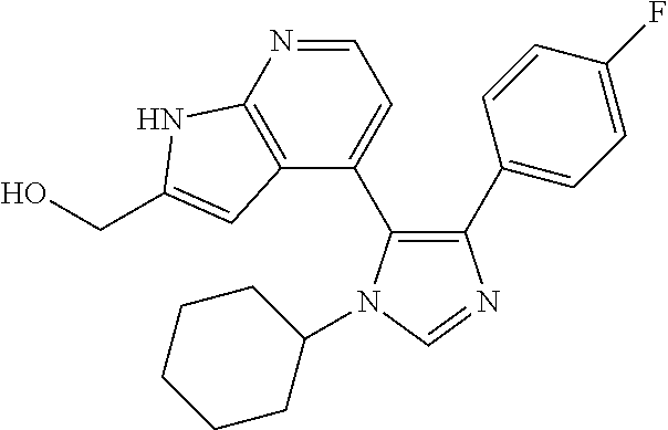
C1(C2=CC=C(F)C=C2)=C(C2=CC=NC3=C2C=C(CO)N3)N(C2CCCCC2)C=N1
